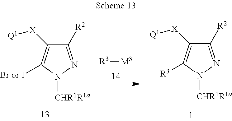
C1([R2])=NN([CHR1R1a])C([Br or I])=C1[X][Q1].[R3][M3].C1([R2])=NN([CHR1R1a])C([R3])=C1[X][Q1]
